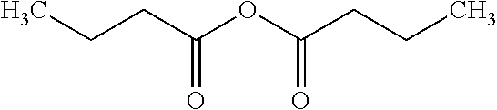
CCCC(OC(CCC)=O)=O
